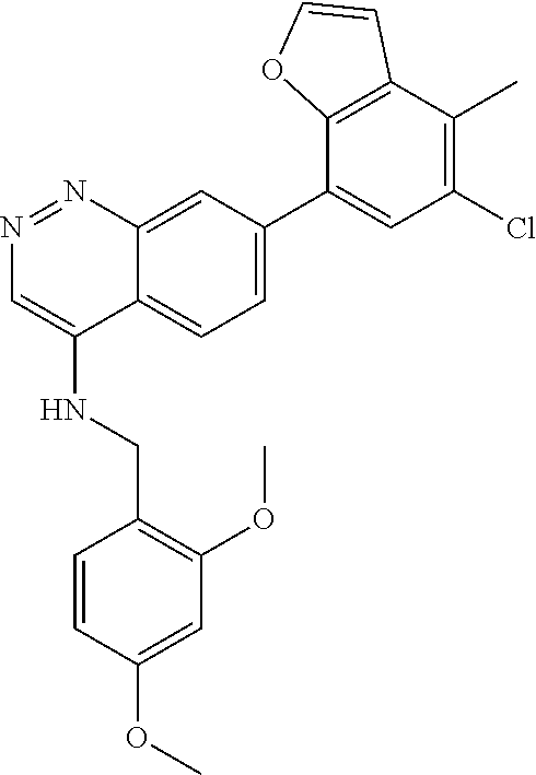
N1=NC2=CC(C3=CC(Cl)=C(C)C4=C3OC=C4)=CC=C2C(NCC2=C(OC)C=C(OC)C=C2)=C1
